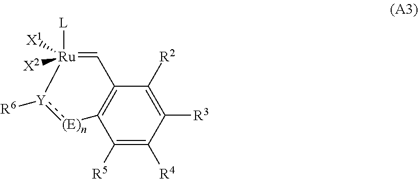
C1([R5])=C([R4])C([R3])=C([R2])C2=C1[(E)n]:[Y]([R6])[Ru]([L])([X1])([X2])=C2
